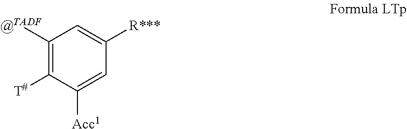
C1([@TADF])=C([T#])C([Acc1])=CC([R***])=C1
